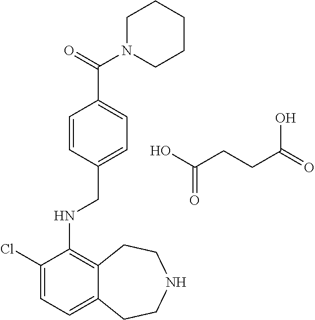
C1=CC(CNC2=C3C(=CC=C2Cl)CCNCC3)=CC=C1C(N1CCCCC1)=O.C(CCC(O)=O)(=O)O
